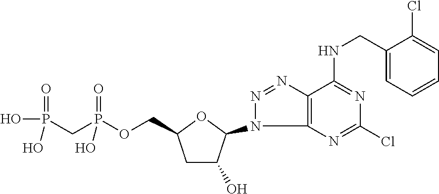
C1C(O)C(N2N=NC3=C2N=C(Cl)N=C3NCC2=CC=CC=C2Cl)OC1COP(CP(O)(=O)O)(=O)O
